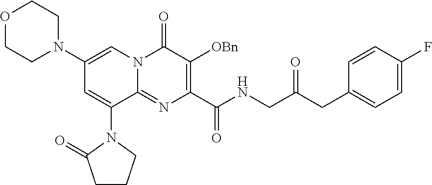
C1(N2CCOCC2)=CN2C(=NC(C(NCC(CC3=CC=C(F)C=C3)=O)=O)=C([OBn])C2=O)C(N2C(=O)CCC2)=C1
